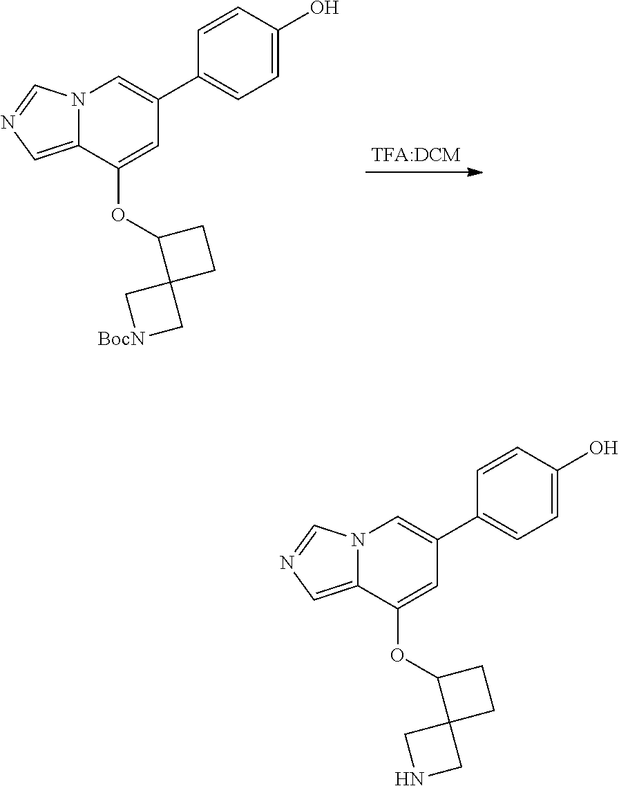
[TFA:DCM].N12C(=CN=C1)C(OC1CCC13C[BocN]C3)=CC(C1=CC=C(O)C=C1)=C2.N12C(=CN=C1)C(OC1CCC13CNC3)=CC(C1=CC=C(O)C=C1)=C2
